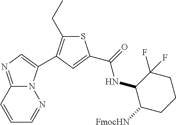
N12C(=NC=C1C1=C(CC)SC(C(=O)NC3C([FmocHN])CCCC3(F)F)=C1)C=CC=N2
